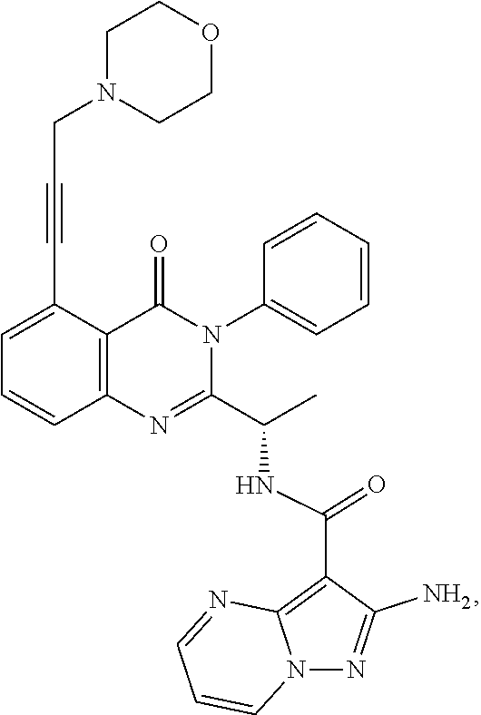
C1=C(C#CCN2CCOCC2)C2=C(C=C1)N=C(C(C)NC(C1=C3N(N=C1N)C=CC=N3)=O)N(C1=CC=CC=C1)C2=O
